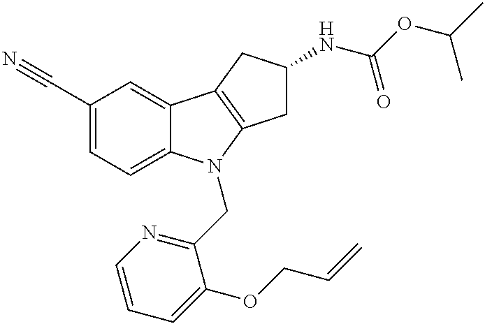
C1(C#N)=CC=C2C(=C1)C1=C(N2CC2=NC=CC=C2OCC=C)CC(NC(OC(C)C)=O)C1
